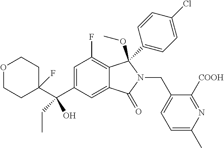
C1(C(C2=CC(F)=C3C(=C2)C(=O)N(CC2=CC=C(C)N=C2[COOH])C3(OC)C2=CC=C(Cl)C=C2)(O)CC)(F)CCOCC1
